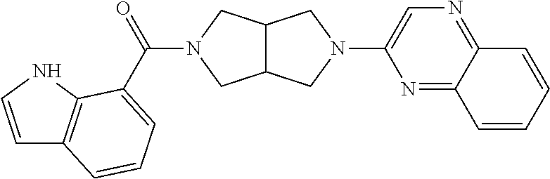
C12C(CN(C3=CN=C4C(=N3)C=CC=C4)C1)CN(C(=O)C1=CC=CC3=C1NC=C3)C2
